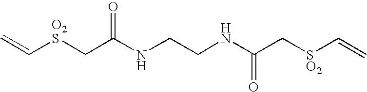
C=C[O2S]CC(NCCNC(C[SO2]C=C)=O)=O
